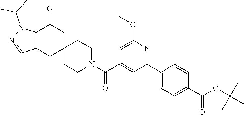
N1(C(C)C)C2=C(C=N1)CC1(CC2=O)CCN(C(C2=CC(C3=CC=C(C(OC(C)(C)C)=O)C=C3)=NC(OC)=C2)=O)CC1
